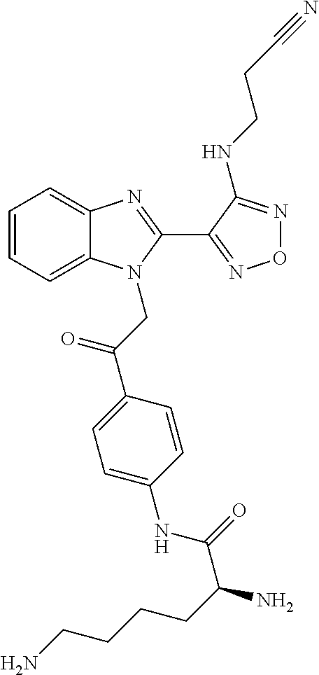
C1=CC=C2C(=C1)N=C(C1=NON=C1NCCC#N)N2CC(C1=CC=C(NC(=O)C(CCCCN)N)C=C1)=O
